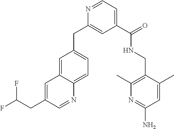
C1(C(=O)NCC2=C(C)N=C(N)C=C2C)=CC=NC(CC2=CC=C3C(=C2)C=C(CC(F)F)C=N3)=C1
